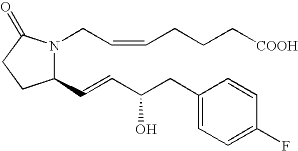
C1(C=CC(CC2=CC=C(F)C=C2)O)N(CC=CCCC[COOH])C(=O)CC1
